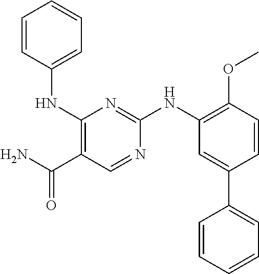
C1=NC(NC2=C(OC)C=CC(C3=CC=CC=C3)=C2)=NC(NC2=CC=CC=C2)=C1C(=O)N
